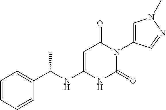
C1=CC=CC(C(NC2=CC(=O)N(C3=CN(C)N=C3)C(=O)N2)C)=C1
